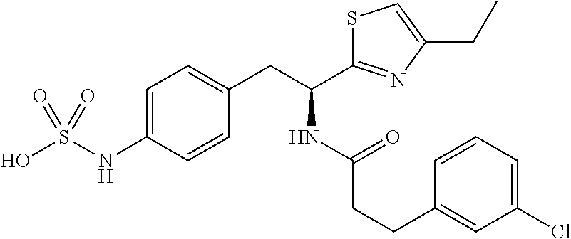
C1=C(NS(O)(=O)=O)C=CC(CC(C2=NC(CC)=CS2)NC(=O)CCC2=CC(Cl)=CC=C2)=C1
